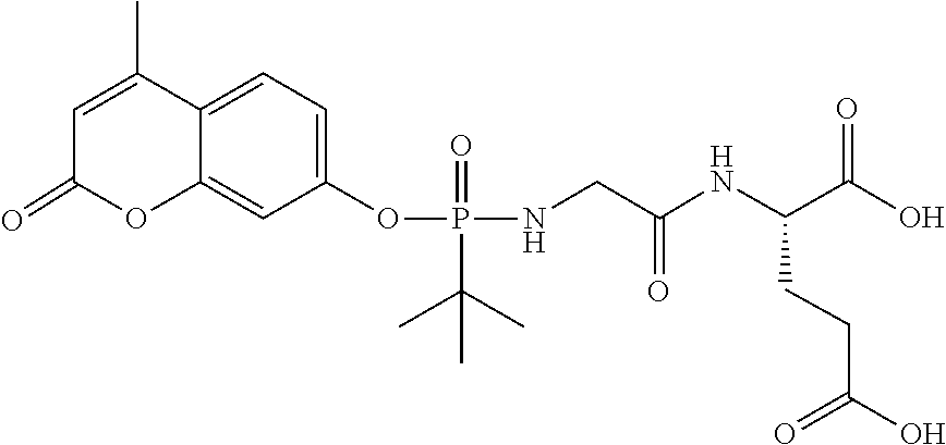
C12=CC=C(OP(=O)(C(C)(C)C)NCC(=O)NC(C(=O)O)CCC(=O)O)C=C1OC(=O)C=C2C
